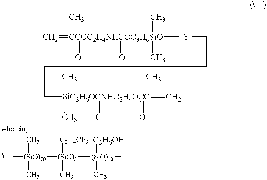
C=[CCOC2H4NHCOC3H6SiO]([Y]CCCC[SiC3H6OCNHC2H4OCC](=C)(C)(C)(=O)(=O)C)(C)(=O)(=O)(C)C.C[(SiO)70](C)(C)[(SiO)5]([C2H4CF3])(C)[(SiO)10](C)([C3H6OH])C
